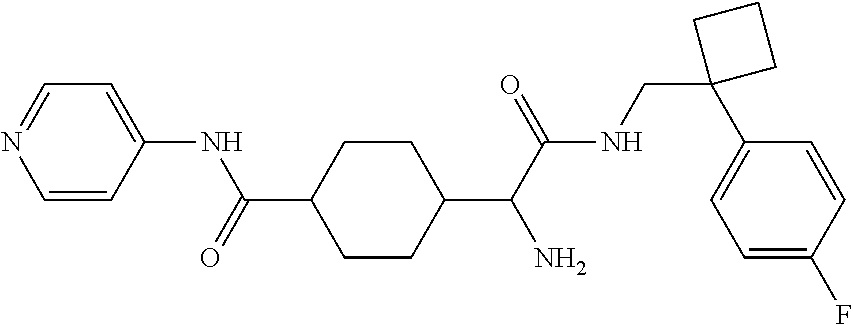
C1=CC(NC(=O)C2CCC(C(C(NCC3(C4=CC=C(F)C=C4)CCC3)=O)N)CC2)=CC=N1
